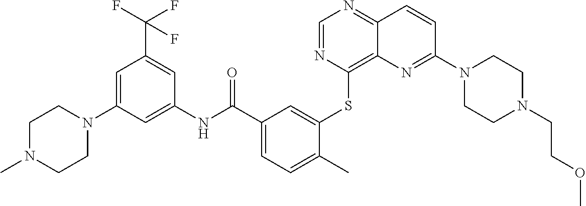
C1=NC(SC2=CC(C(NC3=CC(N4CCN(C)CC4)=CC(C(F)(F)F)=C3)=O)=CC=C2C)=C2C(=N1)C=CC(N1CCN(CCOC)CC1)=N2
